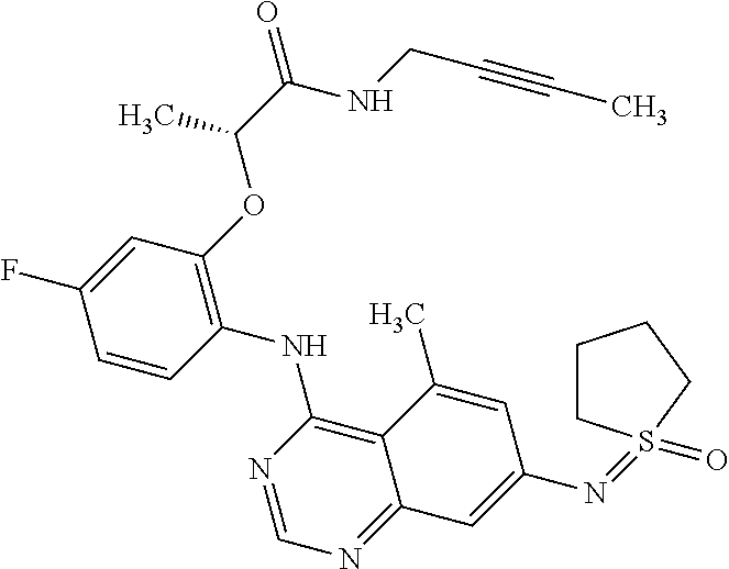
C1=CC(NC2=C3C(=NC=N2)C=C(N=S2(=O)CCCC2)C=C3C)=C(OC(C(=O)NCC#CC)C)C=C1F
